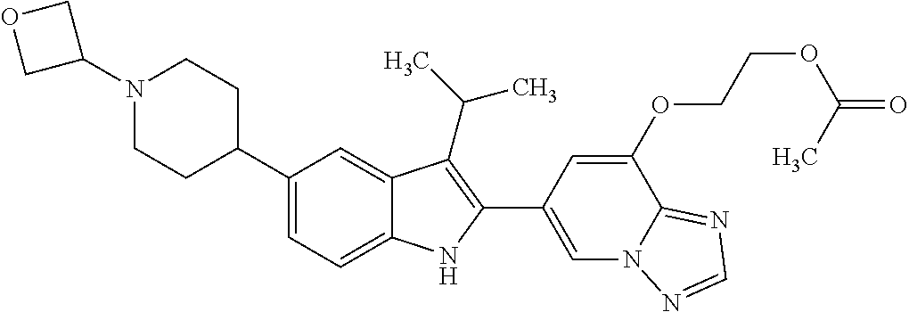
N1(C2COC2)CCC(C2=CC=C3C(=C2)C(C(C)C)=C(C2=CN4C(=NC=N4)C(OCCOC(=O)C)=C2)N3)CC1
